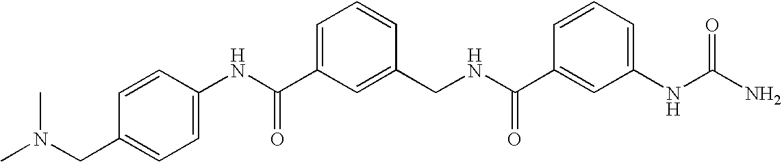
C1(NC(C2=CC=CC(CNC(C3=CC(NC(N)=O)=CC=C3)=O)=C2)=O)=CC=C(CN(C)C)C=C1
